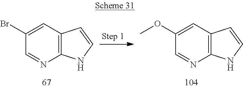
C12=C(C=C(Br)C=N1)C=CN2.C12=C(C=C(OC)C=N1)C=CN2
